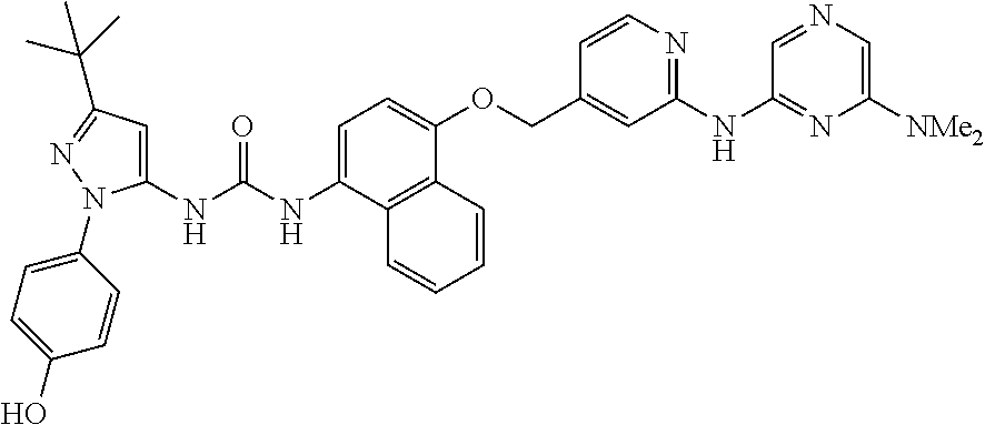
N(C1=CC=C(OCC2=CC(NC3=NC([NMe2])=CN=C3)=NC=C2)C2=C1C=CC=C2)C(=O)NC1=CC(C(C)(C)C)=NN1C1=CC=C(O)C=C1
